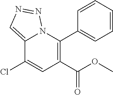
C12=CN=NN1C(C1=CC=CC=C1)=C(C(OC)=O)C=C2Cl
